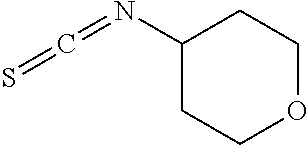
C1(N=C=S)CCOCC1
